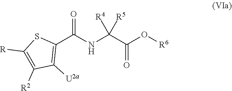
[R]C1=C([R2])C([U2a])=C(C(=O)NC(C(=O)O[R6])([R4])[R5])S1
